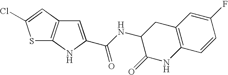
C1(F)=CC2=C(C=C1)NC(=O)C(NC(C1=CC3=C(N1)SC(Cl)=C3)=O)C2
